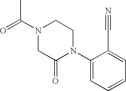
O=C(N1CCN(C2=CC=CC=C2C#N)C(=O)C1)C
